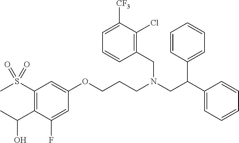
C1=CC(C(C2=CC=CC=C2)CN(CC2=C(Cl)C([CF3])=CC=C2)CCCOC2=CC(S(C)(=O)=O)=C(C(C)O)C(F)=C2)=CC=C1
